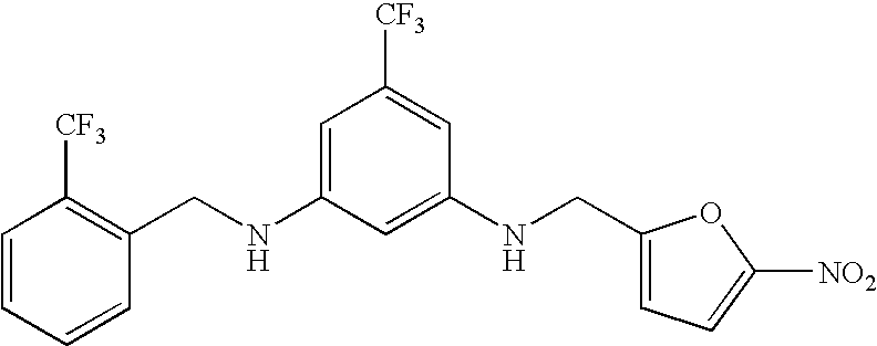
C1=CC=CC(CNC2=CC([CF3])=CC(NCC3=CC=C([NO2])O3)=C2)=C1[CF3]
